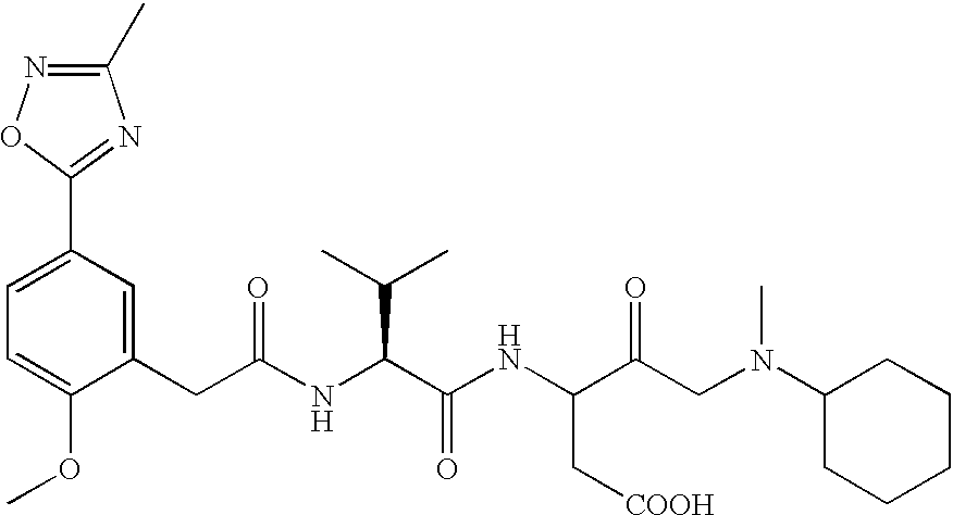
C1=C(OC)C(CC(NC(C(NC(C(CN(C)C2CCCCC2)=O)C[COOH])=O)C(C)C)=O)=CC(C2=NC(C)=NO2)=C1
